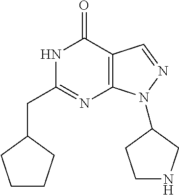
N1C(CC2CCCC2)=NC2=C(C1=O)C=NN2C1CNCC1
